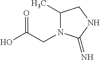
OC(CN1C(C)CNC1=N)=O
